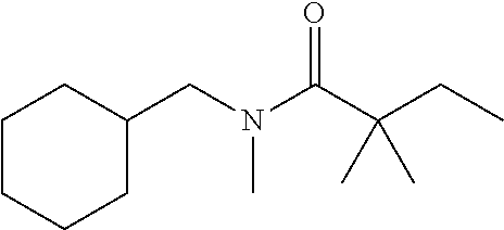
C1CCCC(CN(C(C(CC)(C)C)=O)C)C1
